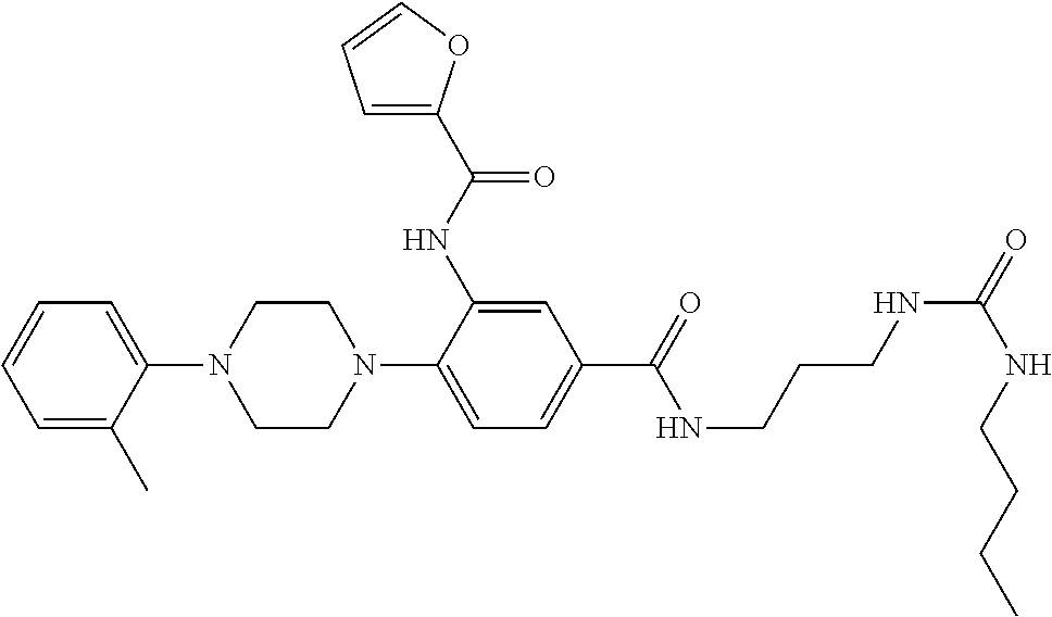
C1=CC=C(C)C(N2CCN(C3=CC=C(C(=O)NCCCNC(=O)NCCCC)C=C3NC(C3=CC=CO3)=O)CC2)=C1
